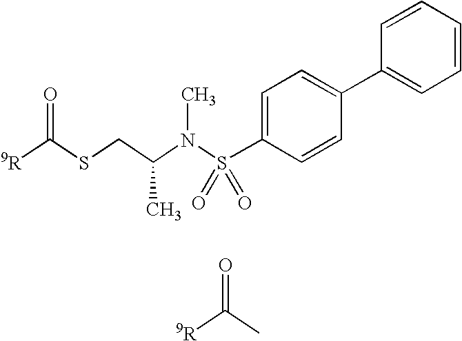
O=C(C)[9R].O=C(SCC(N(S(C1=CC=C(C2=CC=CC=C2)C=C1)(=O)=O)C)C)[9R]
